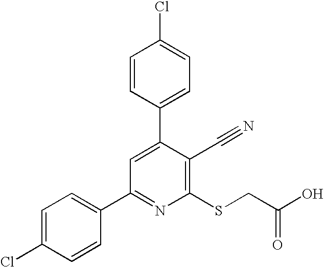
C1=C(Cl)C=CC(C2=NC(SCC(O)=O)=C(C#N)C(C3=CC=C(Cl)C=C3)=C2)=C1
